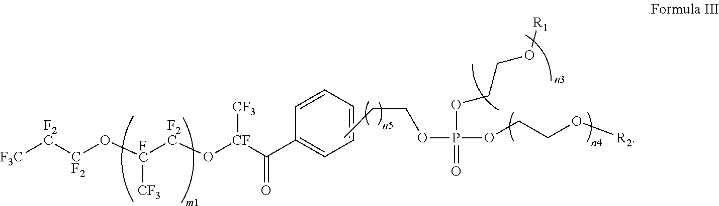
[F3C][F2C][CF2]O[FC]([F2C]O[CF](C(C1=CC=CC=C1)=O)[CF3])[CF3].C(CC)OP(OCCO[R1])(=O)OCCO[R2]
